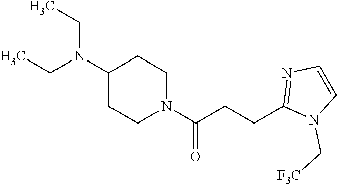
C1(N(CC)CC)CCN(C(CCC2=NC=CN2C[F3C])=O)CC1
